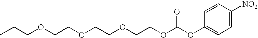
CCCOCCOCCOCCOC(OC1=CC=C([NO2])C=C1)=O
